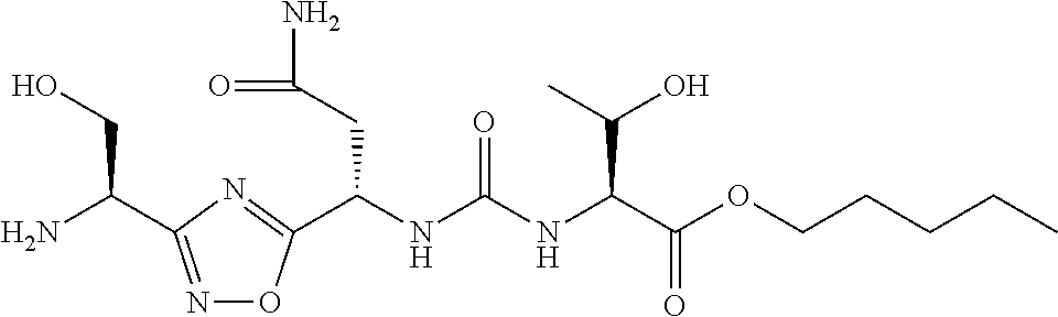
N1=C(C(N)CO)N=C(C(NC(NC(C(OCCCCC)=O)C(O)C)=O)CC(N)=O)O1
